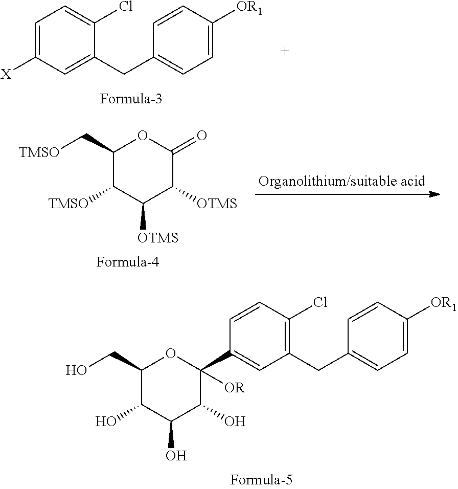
C1(O)C(O)C(O)C(C2=CC(CC3=CC=C([OR1])C=C3)=C(Cl)C=C2)([OR])OC1CO.C1=C([X])C=C(CC2=CC=C([OR1])C=C2)C(Cl)=C1.C1([TMSO])C([OTMS])C([OTMS])C(=O)OC1C[TMSO]
